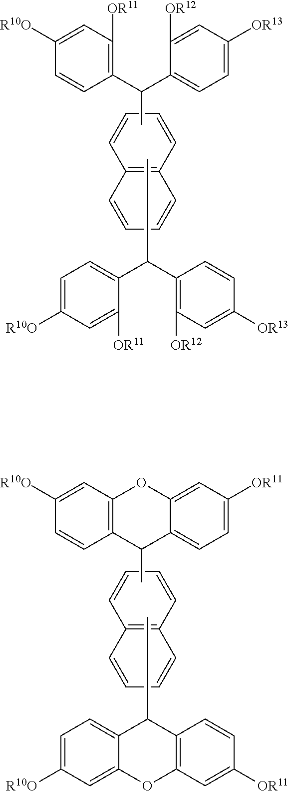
C1(C(C2=CC=C([OR13])C=C2[OR12])C)=C([OR11])C=C([R10O])C=C1.C1=CC=CC2=C1C=CC=C2.CC(C1=C([OR12])C=C([OR13])C=C1)C1=CC=C([R10O])C=C1[OR11].C12=C(C=C([R10O])C=C1)OC1=CC([OR11])=CC=C1C2C.C1=CC=CC2=C1C=CC=C2.CC1C2=C(C=C([OR11])C=C2)OC2=CC([R10O])=CC=C12
